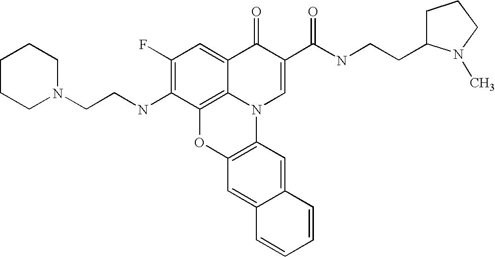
C1(F)=C(NCCN2CCCCC2)C2=C3C(=C1)C(=O)C(C(=O)NCCC1CCCN1C)=CN3C1=C(O2)C=C2C(=C1)C=CC=C2
